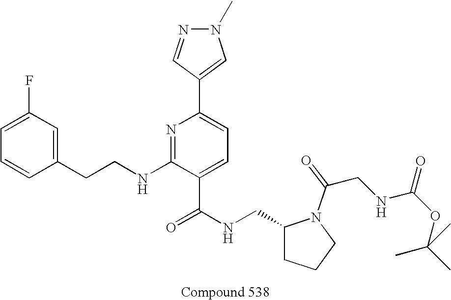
C1=CC(CCNC2=NC(C3=CN(C)N=C3)=CC=C2C(NCC2CCCN2C(=O)CNC(OC(C)(C)C)=O)=O)=CC(F)=C1
